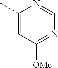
C1(C)=CC([OMe])=NC=N1
